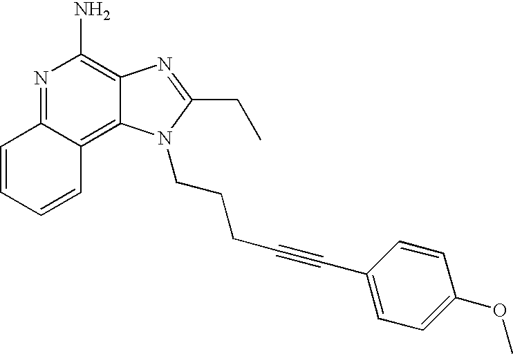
N1=C2C(=C3C(=C1N)N=C(CC)N3CCCC#CC1=CC=C(OC)C=C1)C=CC=C2
